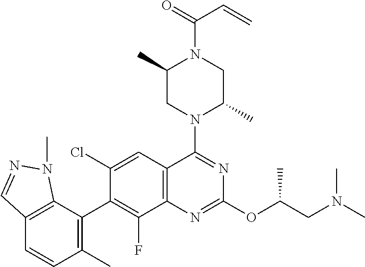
C12=C(C=C(Cl)C(C3=C(C)C=CC4=C3N(C)N=C4)=C1F)C(N1C(C)CN(C(=O)C=C)C(C)C1)=NC(OC(CN(C)C)C)=N2
